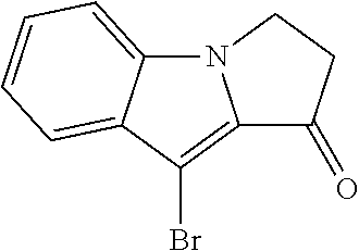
C12=C(Br)C3=CC=CC=C3N1CCC2=O
